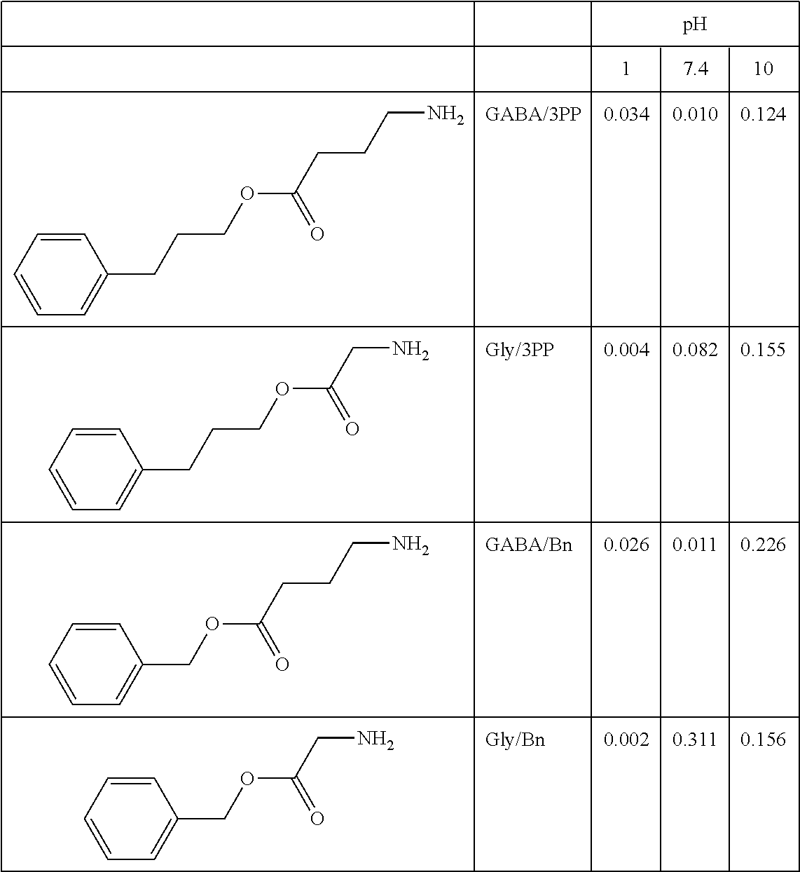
C1=CC=CC=C1CCCOC(CCCN)=O.C1=CC=CC=C1CCCOC(CN)=O.C1=CC=CC=C1COC(CCCN)=O.C1=CC=CC=C1COC(CN)=O
